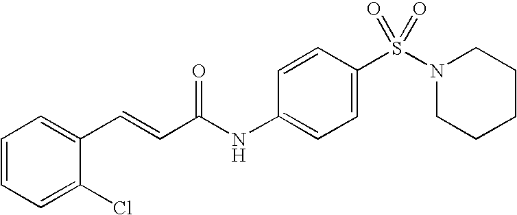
C1=CC=C(Cl)C(C=CC(NC2=CC=C(S(N3CCCCC3)(=O)=O)C=C2)=O)=C1
